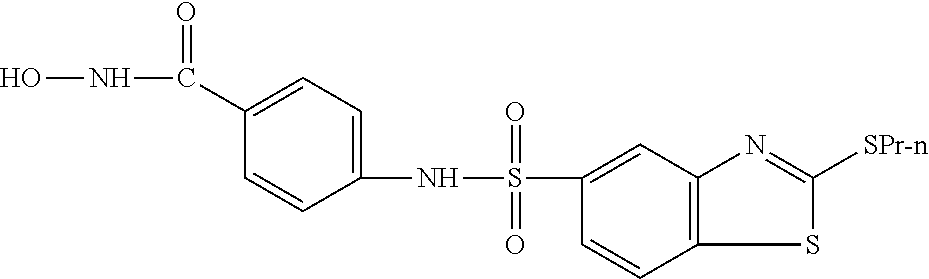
C1(S(NC2=CC=C(C(NO)=O)C=C2)(=O)=O)=CC2=C(C=C1)SC([SPr-n])=N2
